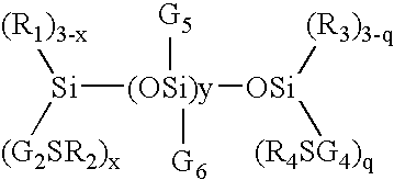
[Si]([(R1)3-x])([(G2SR2)x])[(OSi)y]([OSi]([(R3)3-q])[(R4SG4)q])([G5])[G6]
